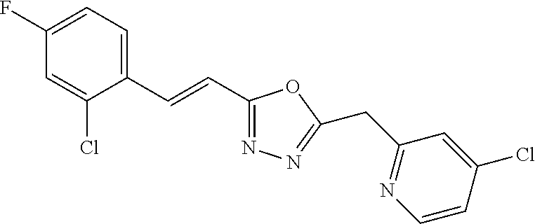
C1(F)=CC=C(C=CC2=NN=C(CC3=NC=CC(Cl)=C3)O2)C(Cl)=C1
